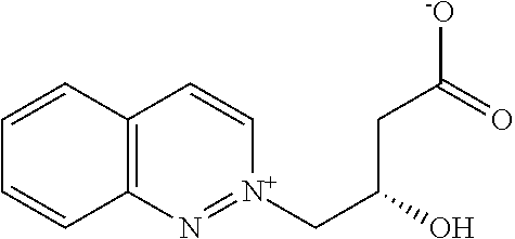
C12=C(C=CC=C1)C=C[N+](CC(CC([-O])=O)O)=N2
